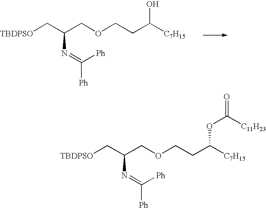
[TBDPSO]CC(COCCC([C7H15])O)N=C([Ph])[Ph].[TBDPSO]CC(COCCC([C7H15])OC([C11H23])=O)N=C([Ph])[Ph]
